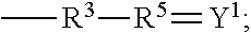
C[R3][R5]=[Y1]
